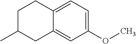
C1C(C)CC2=CC(OC)=CC=C2C1
